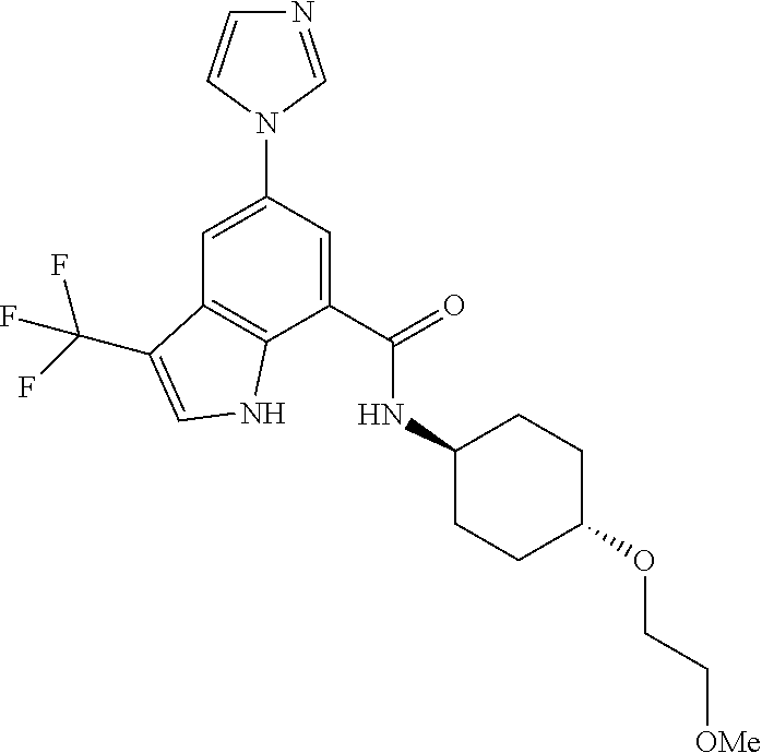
N1=CN(C2=CC3=C(C(C(NC4CCC(OCC[OMe])CC4)=O)=C2)NC=C3C(F)(F)F)C=C1
